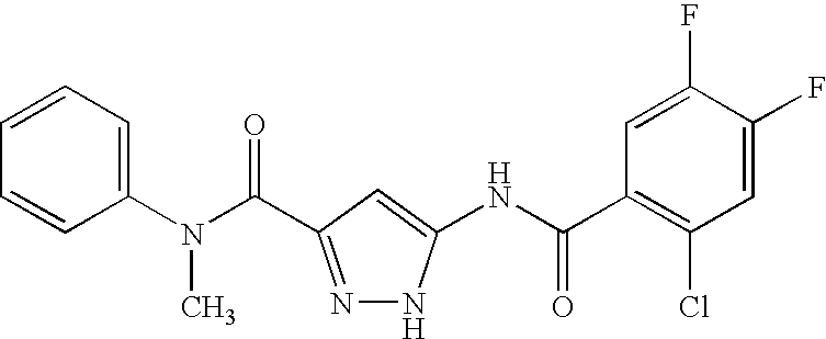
C1=CC=CC=C1N(C(=O)C1=NNC(NC(C2=C(Cl)C=C(F)C(F)=C2)=O)=C1)C
